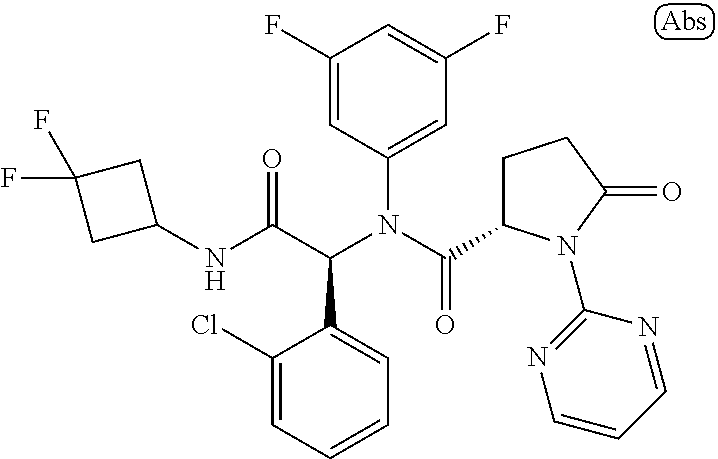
C1(F)=CC(N(C(=O)C2CCC(=O)N2C2=NC=CC=N2)C(C(NC2CC(F)(F)C2)=O)C2=CC=CC=C2Cl)=CC(F)=C1
